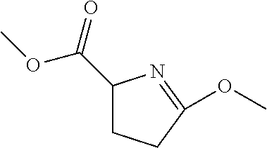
C1(C(=O)OC)CCC(OC)=N1
